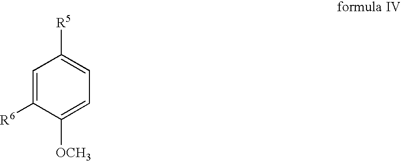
C1=C([R6])C([OCH3])=CC=C1[R5]
